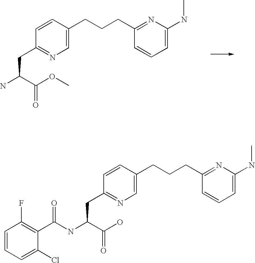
C1=CC(CCCC2=NC(NC)=CC=C2)=CN=C1CC(N)C(OC)=O.C1=CC(CCCC2=NC(NC)=CC=C2)=CN=C1CC(NC(C1=C(F)C=CC=C1Cl)=O)C(O)=O
